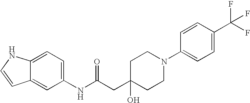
C12=CC(NC(CC3(O)CCN(C4=CC=C(C(F)(F)F)C=C4)CC3)=O)=CC=C1NC=C2
